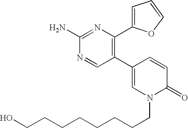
C1(N)=NC(C2=CC=CO2)=C(C2=CN(CCCCCCCCO)C(=O)C=C2)C=N1
